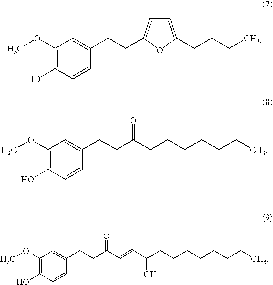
C1(OC)=C(O)C=CC(CCC2=CC=C(CCCC)O2)=C1.C1(OC)=C(O)C=CC(CCC(CCCCCCC)=O)=C1.C1(OC)=C(O)C=CC(CCC(C=CC(CCCCCCCC)O)=O)=C1
